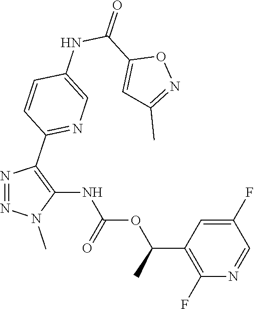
N1=NN(C)C(NC(OC(C2=C(F)N=CC(F)=C2)C)=O)=C1C1=NC=C(NC(C2=CC(C)=NO2)=O)C=C1
